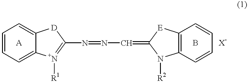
C1=CC=C2C(=C1)[D]C(N=NC=C1[E]C3=C(C=CC=C3)N1[R2])=[N+]2[R1]
